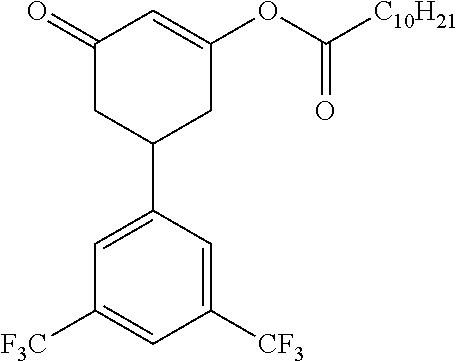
C1(=O)CC(C2=CC([F3C])=CC([CF3])=C2)CC(OC([C10H21])=O)=C1
